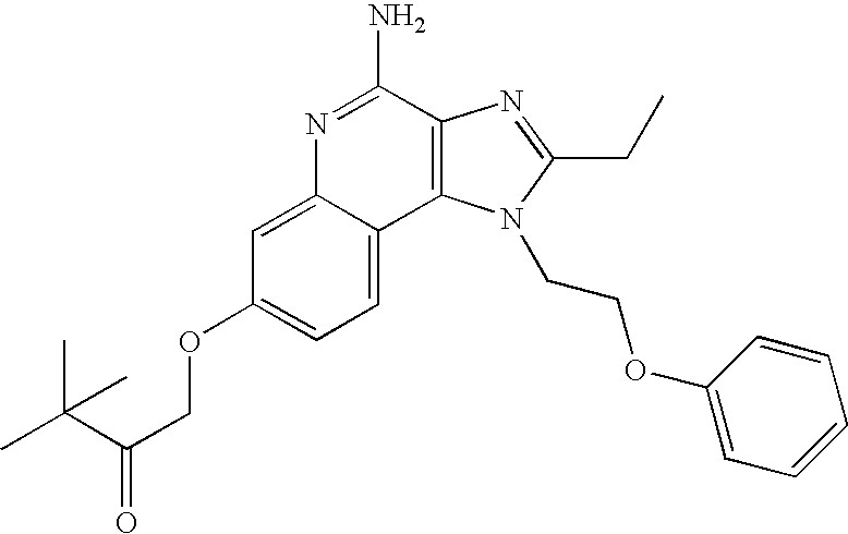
C1=C2C(=CC=C1OCC(=O)C(C)(C)C)C1=C(C(N)=N2)N=C(CC)N1CCOC1=CC=CC=C1
